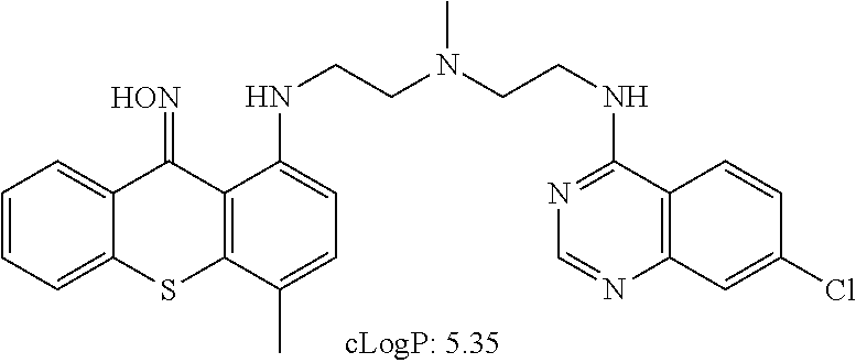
C1=CC=C2C(=C1)C(=[HON])C1=C(S2)C(C)=CC=C1NCCN(CCNC1=NC=NC2=C1C=CC(Cl)=C2)C
